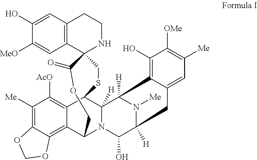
C1(O)=CC2=C(C=C1[MeO])C1(NCC2)C(=O)OCC2C3=C4C(=C([Me])C([AcO])=C3C(C3([H])N2C(O)C2([H])N([Me])C3([H])C3=C(O)C([OMe])=C([Me])C=C3C2)SC1)OCO4
